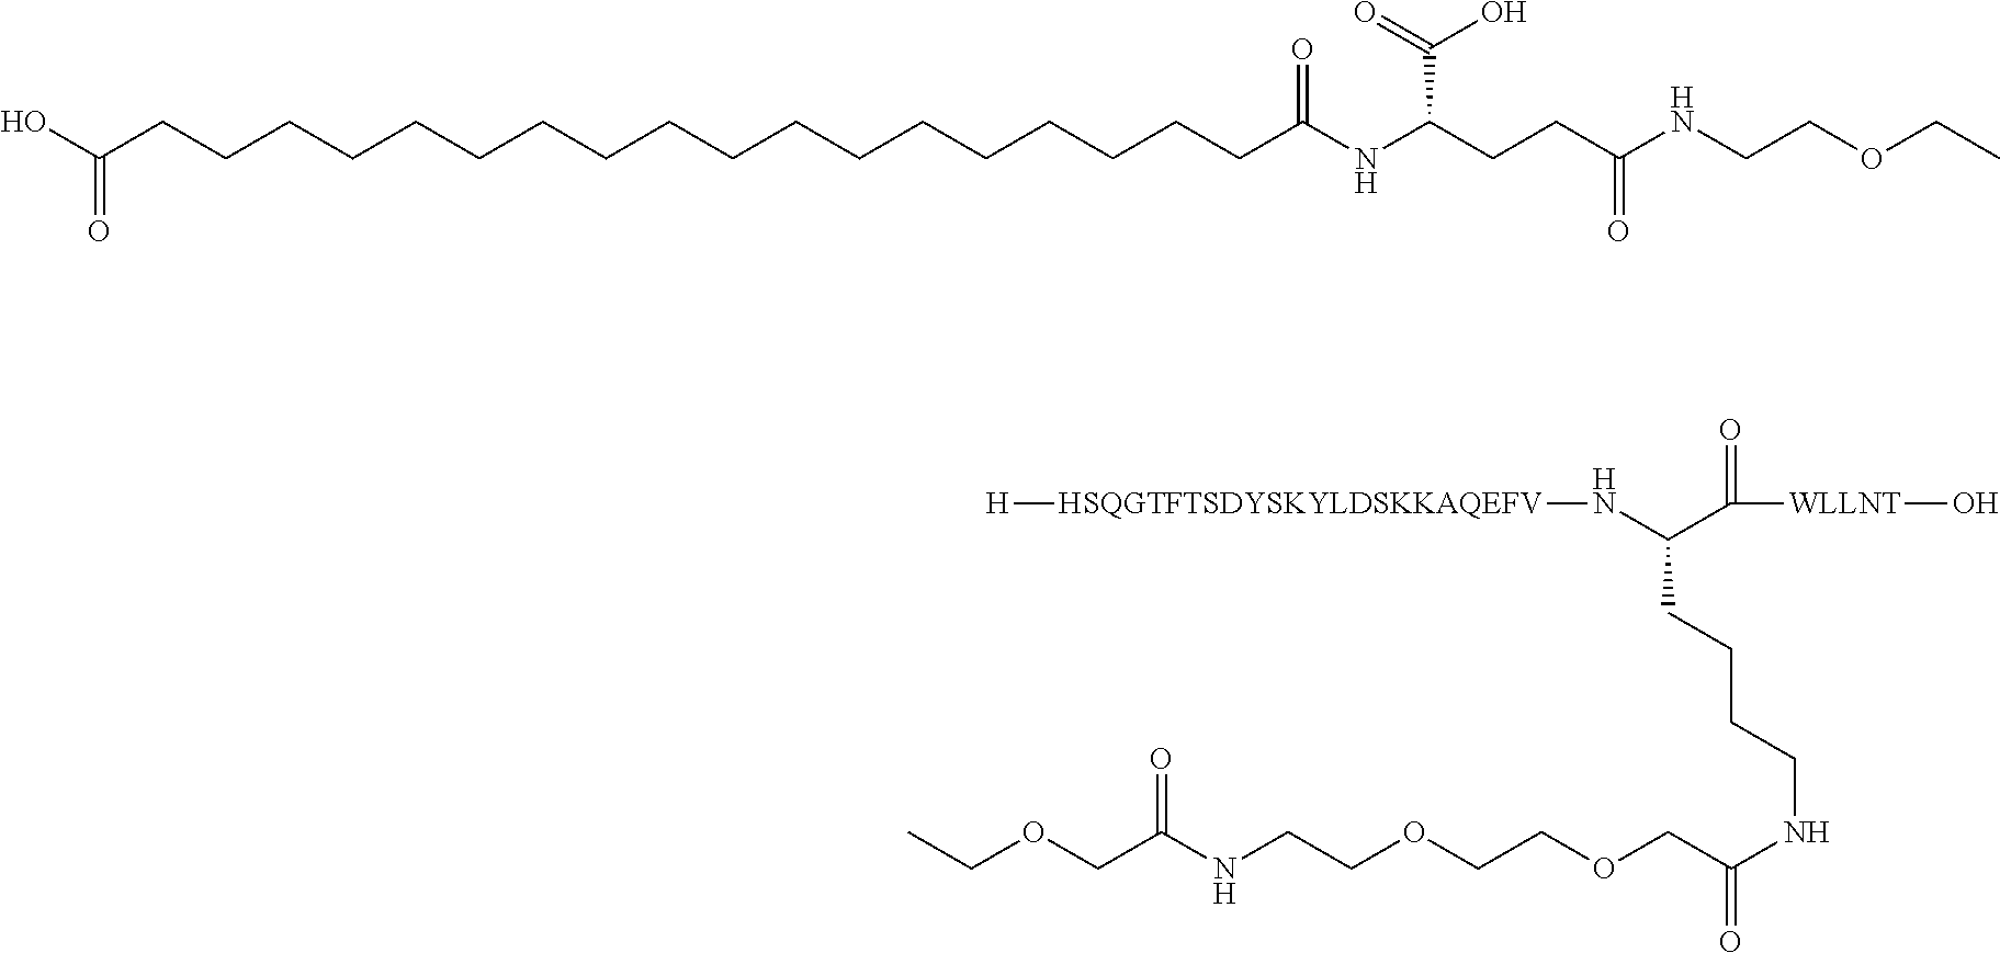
[H][HSQGTFTSDYSKYLDSKKAQEFV]NC(C([WLLNT]O)=O)CCCCNC(COCCOCCNC(COCC)=O)=O.OC(CCCCCCCCCCCCCCCCCCC(NC(CCC(NCCOCC)=O)C(=O)O)=O)=O
